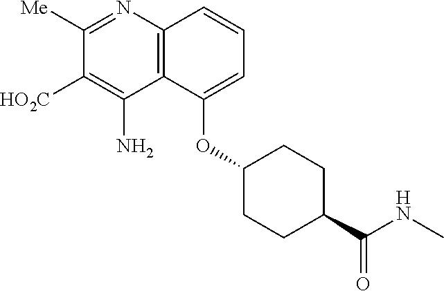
C12=C(C(N)=C([HO2C])C([Me])=N1)C(OC1CCC(C(NC)=O)CC1)=CC=C2
